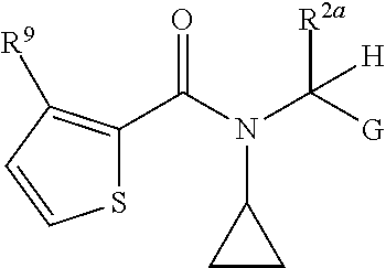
S1C(C(N(C2CC2)C([R2a])([G])[H])=O)=C([R9])C=C1
